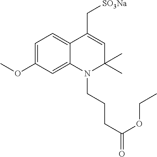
C1=C(OC)C=C2C(=C1)C(C[SO3Na])=CC(C)(C)N2CCCC(=O)OCC
